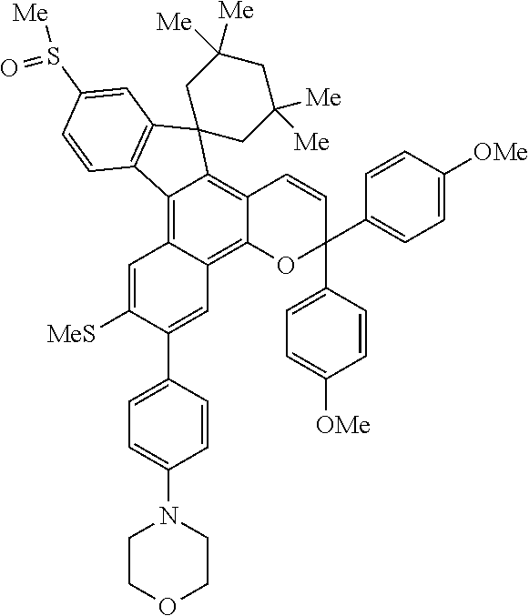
C12=C3C(=C4C(=C1C1(C5=C2C=CC(S([Me])=O)=C5)CC([Me])([Me])CC([Me])([Me])C1)C=CC(C1=CC=C([OMe])C=C1)(C1=CC=C([OMe])C=C1)O4)C=C(C1=CC=C(N2CCOCC2)C=C1)C([MeS])=C3
